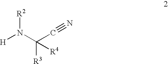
[H]N(C(C#N)([R3])[R4])[R2]
